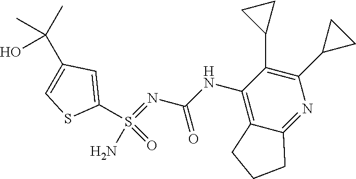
C1(S(=O)(N)=NC(NC2=C3C(=NC(C4CC4)=C2C2CC2)CCC3)=O)=CC(C(C)(C)O)=CS1
